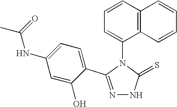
N1=C(C2=CC=C(NC(C)=O)C=C2O)N(C2=CC=CC3=C2C=CC=C3)C(=S)N1
